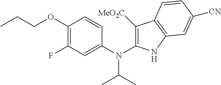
C1(OCCC)=C(F)C=C(N(C(C)C)C2=C([MeO2C])C3=C(N2)C=C([CN])C=C3)C=C1
